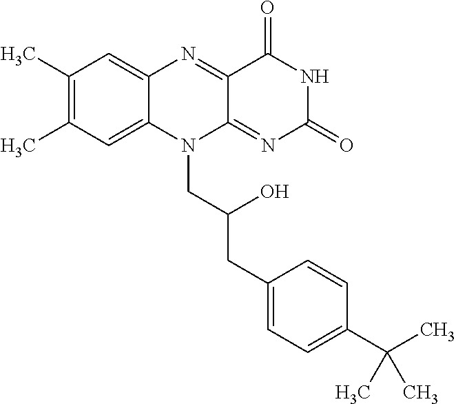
C1(C)=C(C)C=C2C(=C1)N=C1C(=NC(=O)NC1=O)N2CC(CC1=CC=C(C(C)(C)C)C=C1)O
